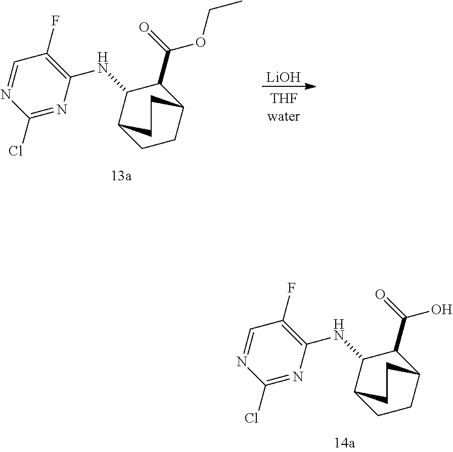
C1(F)=C(NC2C3CCC(C2C(=O)OCC)CC3)N=C(Cl)N=C1.[LiOH].C1(F)=C(NC2C3CCC(C2C(=O)O)CC3)N=C(Cl)N=C1
